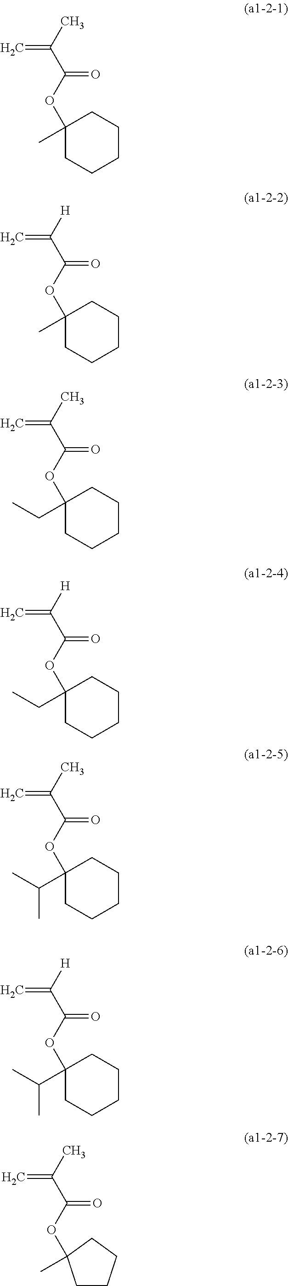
C=C(C)C(OC1(C)CCCCC1)=O.C=C([H])C(OC1(C)CCCCC1)=O.C=C(C)C(OC1(CC)CCCCC1)=O.C=C([H])C(OC1(CC)CCCCC1)=O.C=C(C)C(OC1(C(C)C)CCCCC1)=O.C=C([H])C(OC1(C(C)C)CCCCC1)=O.C=C(C)C(OC1(C)CCCC1)=O
